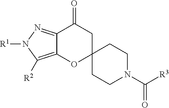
C12=NN([R1])C([R2])=C1OC1(CC2=O)CCN(C([R3])=O)CC1
